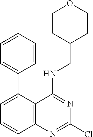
C1=CC=CC=C1C1=CC=CC2=C1C(NCC1CCOCC1)=NC(Cl)=N2
